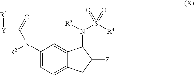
C12=CC(N(C([Y][R1])=O)[R2])=CC=C1CC([Z])C2N([R3])S([R4])(=O)=O
